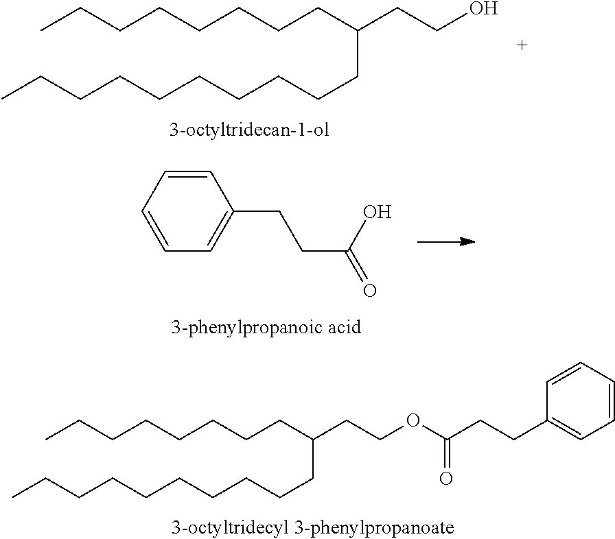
CCCCCCCCC(CCO)CCCCCCCCCC.CCCCCCCCC(CCOC(=O)CCC1=CC=CC=C1)CCCCCCCCCC.C1=CC=CC(CCC(O)=O)=C1
